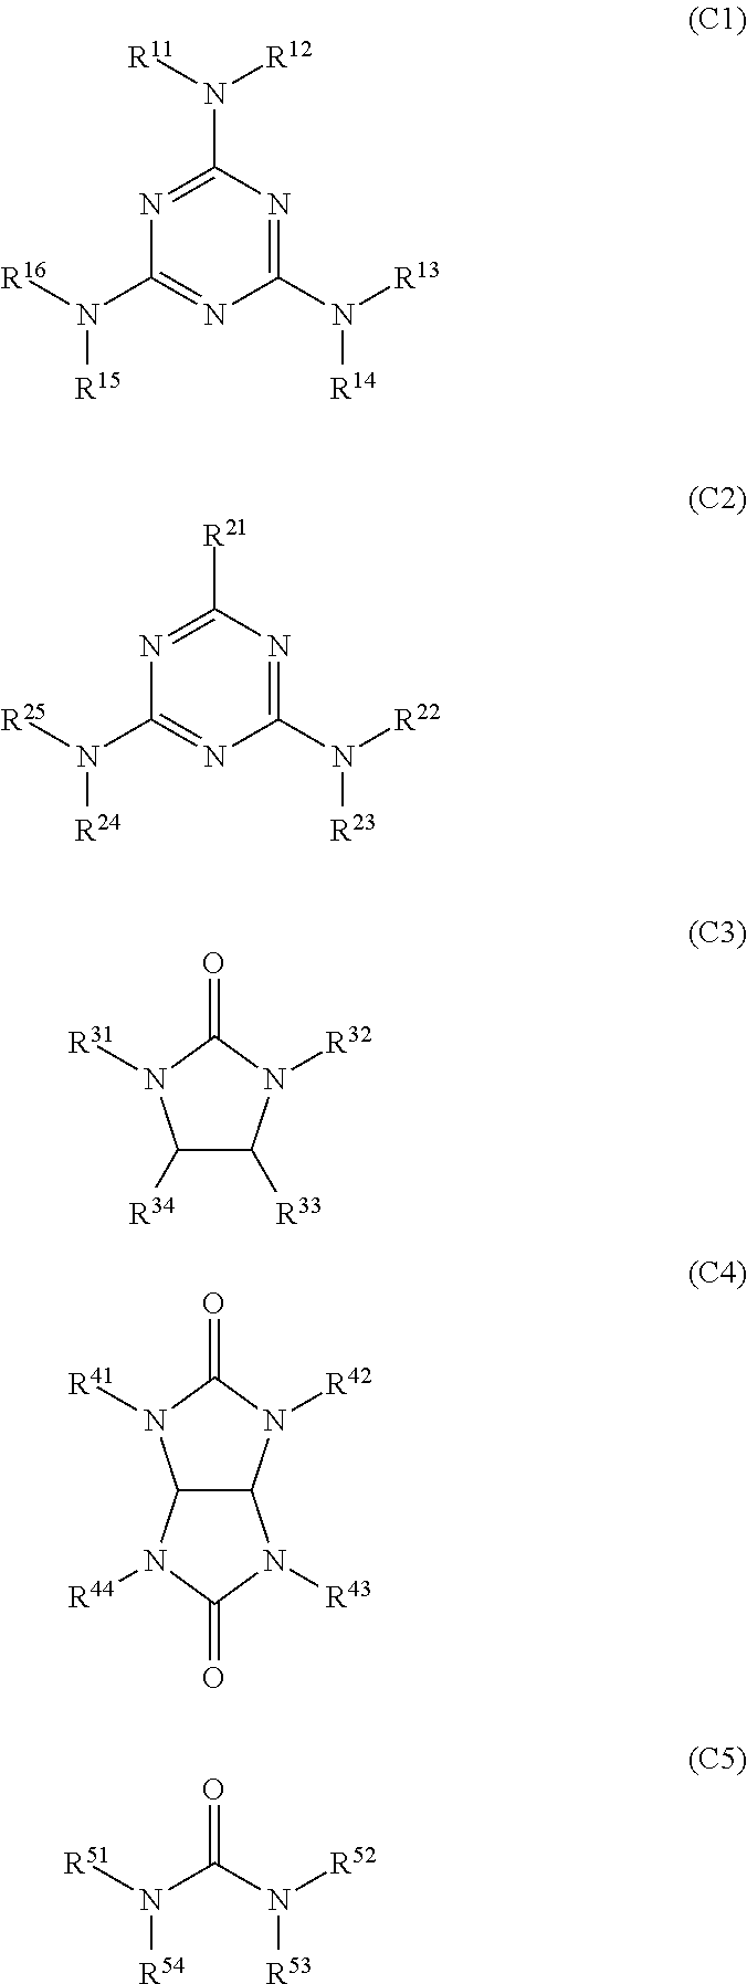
N1=C(N([R11])[R12])N=C(N([R13])[R14])N=C1N([R16])[R15].N1=C([R21])N=C(N([R22])[R23])N=C1N([R25])[R24].C1([R34])C([R33])N([R32])C(=O)N1[R31].C12C(N([R42])C(=O)N1[R41])N([R43])C(=O)N2[R44].O=C(N([R52])[R53])N([R51])[R54]
